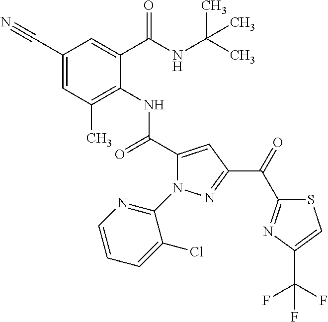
C1(C#N)=CC(C)=C(NC(C2=CC(C(=O)C3=NC(C(F)(F)F)=CS3)=NN2C2=NC=CC=C2Cl)=O)C(C(NC(C)(C)C)=O)=C1
